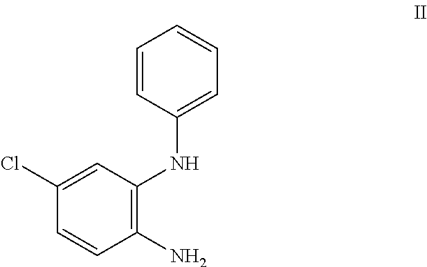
C1=CC(NC2=C(N)C=CC(Cl)=C2)=CC=C1
